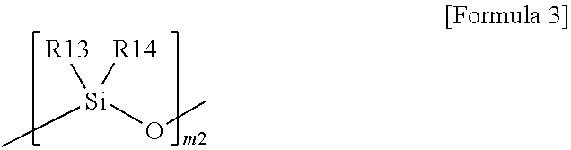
C[Si](OC)([R13])[R14]
